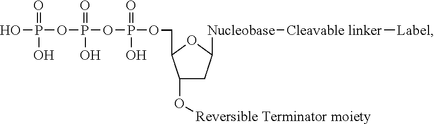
OP(OP(OP(OCC1C(O[Reversible Terminator moiety])CC([Nucleobase][Cleavable linker][Label])O1)(=O)O)(O)=O)(=O)O
